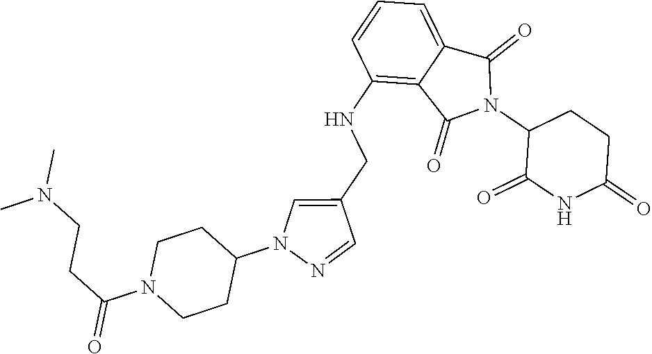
C1(NCC2=CN(C3CCN(C(CCN(C)C)=O)CC3)N=C2)=C2C(=CC=C1)C(=O)N(C1C(=O)NC(=O)CC1)C2=O
